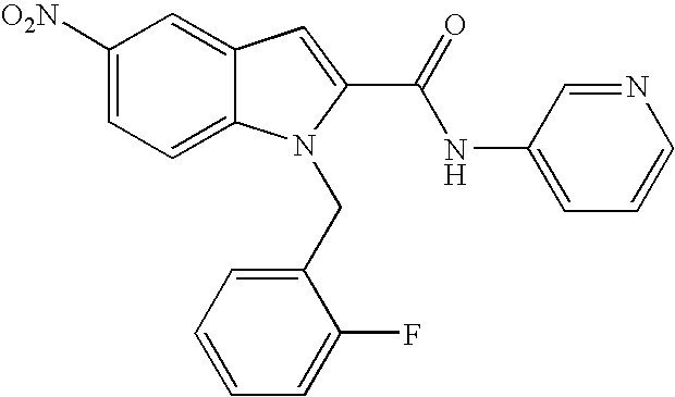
C1([O2N])=CC=C2C(=C1)C=C(C(=O)NC1=CC=CN=C1)N2CC1=CC=CC=C1F
